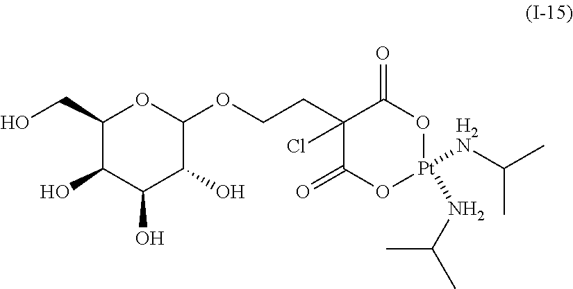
C1(CO)C(O)C(O)C(O)C(OCCC2(Cl)C(=O)O[Pt]([H2N]C(C)C)(NC(C)C)OC2=O)O1
